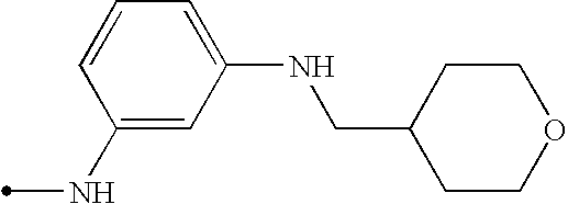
C1CC(CNC2=CC=CC(NC)=C2)CCO1
